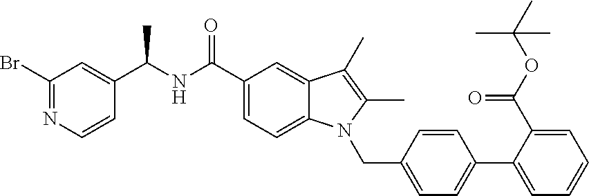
C1(Br)=NC=CC(C(NC(C2=CC=C3C(=C2)C(C)=C(C)N3CC2=CC=C(C3=CC=CC=C3C(OC(C)(C)C)=O)C=C2)=O)C)=C1
